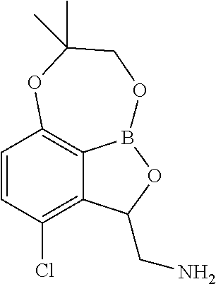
C1=CC(Cl)=C2C3=C1OC(C)(C)COB3OC2CN
